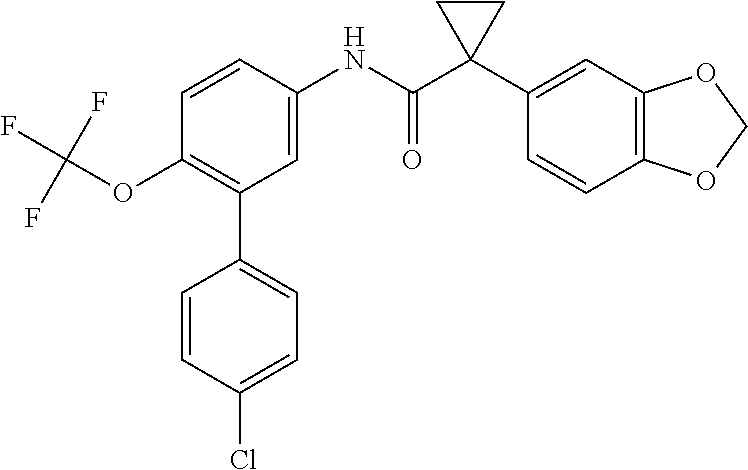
C1=CC(NC(C2(C3=CC4=C(C=C3)OCO4)CC2)=O)=CC(C2=CC=C(Cl)C=C2)=C1OC(F)(F)F
